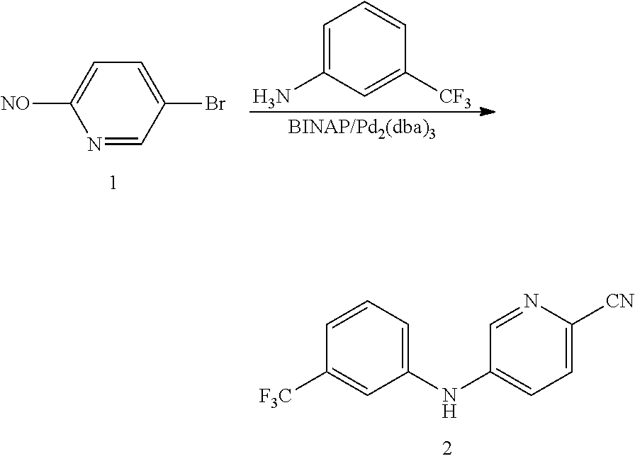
C1=CC=C(NC2=CC=C([CN])N=C2)C=C1[F3C].N1=CC(Br)=CC=C1[NO].C1=C(N)C=C([CF3])C=C1
